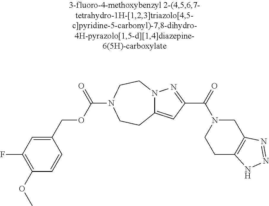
C1(OC)=C(F)C=C(COC(=O)N2CCN3C(=CC(C(N4CCC5=C(C4)N=NN5)=O)=N3)CC2)C=C1
